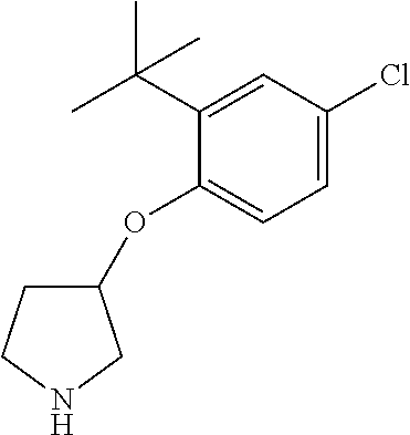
C1(OC2=CC=C(Cl)C=C2C(C)(C)C)CCNC1
